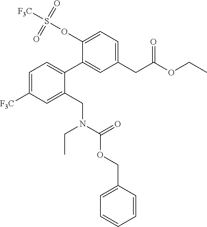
C1=C([F3C])C=C(CN(C(OCC2=CC=CC=C2)=O)CC)C(C2=CC(CC(OCC)=O)=CC=C2OS([F3C])(=O)=O)=C1
